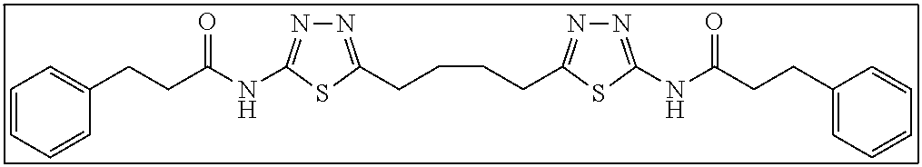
N1=C(CCCCC2=NN=C(NC(CCC3=CC=CC=C3)=O)S2)SC(NC(CCC2=CC=CC=C2)=O)=N1
